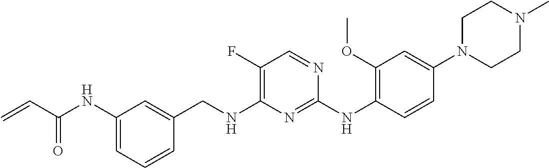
C1=C(NC(=O)C=C)C=C(CNC2=C(F)C=NC(NC3=C(OC)C=C(N4CCN(C)CC4)C=C3)=N2)C=C1
